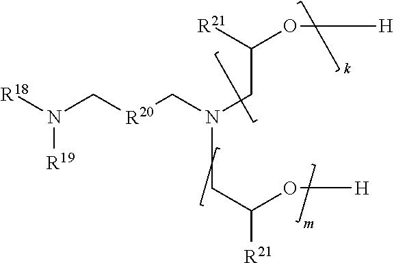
[R18]N(C[R20]CN(CC(O[H])[R21])CC(O[H])[R21])[R19]
